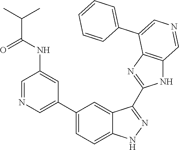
C(NC1=CC(C2=CC=C3C(=C2)C(C2=NC4=C(N2)C=NC=C4C2=CC=CC=C2)=NN3)=CN=C1)(C(C)C)=O
